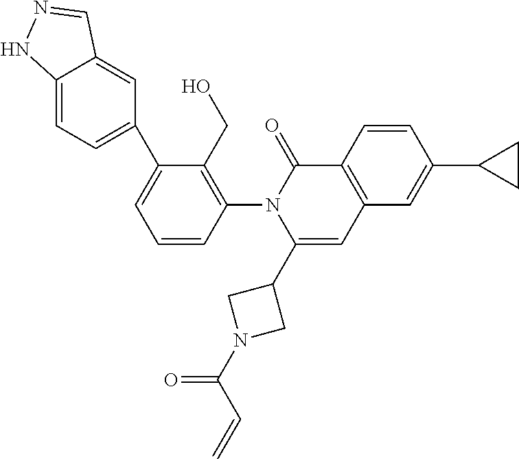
C1=CC(N2C(C3CN(C(C=C)=O)C3)=CC3=C(C2=O)C=CC(C2CC2)=C3)=C(CO)C(C2=CC=C3C(=C2)C=NN3)=C1
